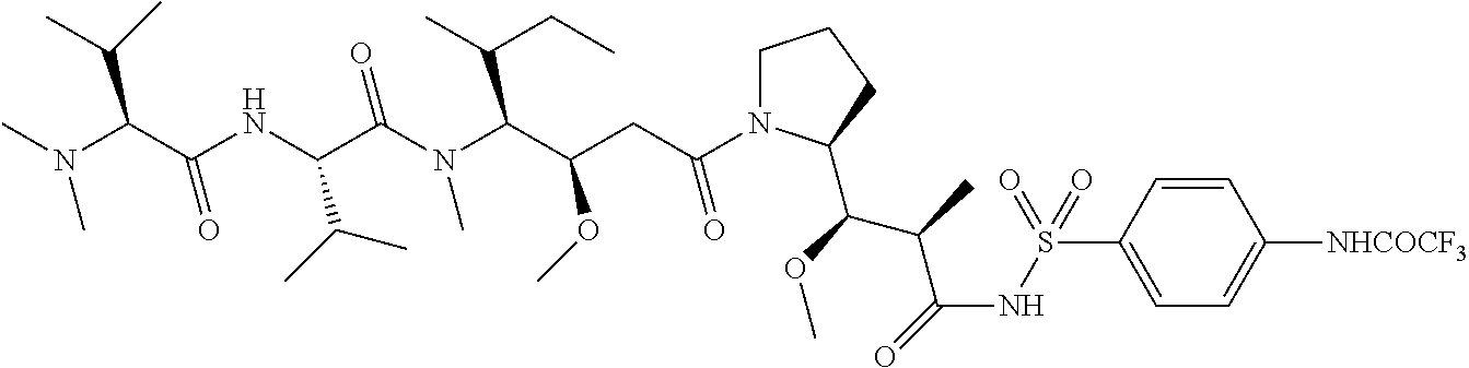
N(C(C(C)C)C(N(C(C(CC(N1CCCC1C(C(C(=O)NS(C1=CC=C([NHCOCF3])C=C1)(=O)=O)C)OC)=O)OC)C(C)CC)C)=O)C(C(C(C)C)N(C)C)=O
